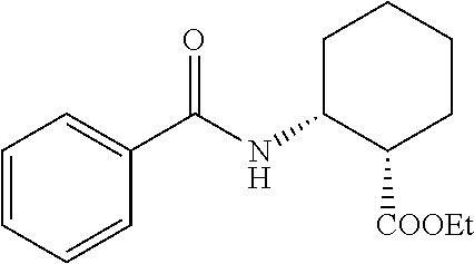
C1=CC=CC(C(NC2C([COOEt])CCCC2)=O)=C1
